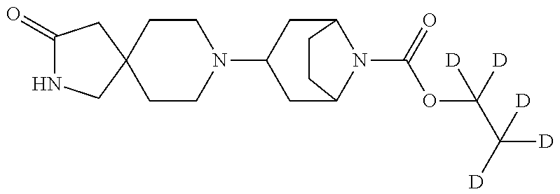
C1(=O)NCC2(C1)CCN(C1CC3N(C(=O)OC(C([D])([D])[D])([D])[D])C(C1)CC3)CC2
